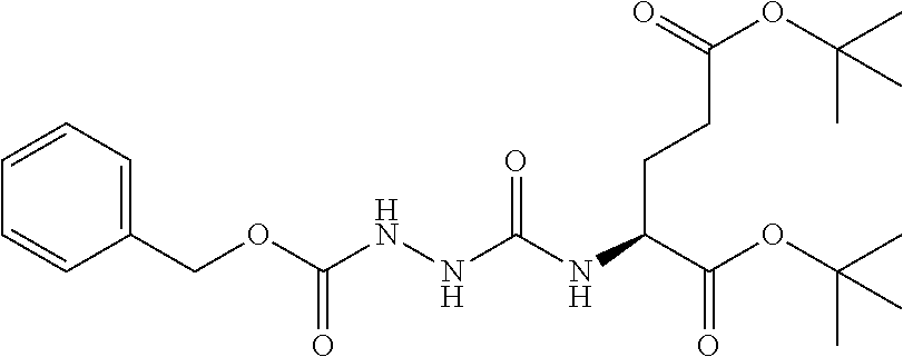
C1(COC(NNC(NC(C(OC(C)(C)C)=O)CCC(OC(C)(C)C)=O)=O)=O)=CC=CC=C1
